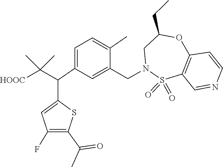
S1(=O)(=O)C2=C(C=CN=C2)OC(CC)CN1CC1=CC(C(C(C)(C)[HOOC])C2=CC(F)=C(C(=O)C)S2)=CC=C1C
